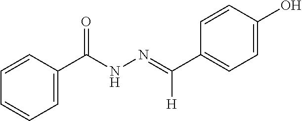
C(=NNC(C1=CC=CC=C1)=O)(C1=CC=C(O)C=C1)[H]
